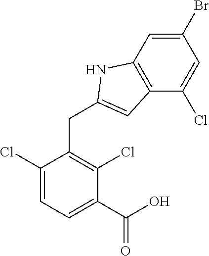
C1(Cl)=CC=C(C(=O)O)C(Cl)=C1CC1=CC2=C(N1)C=C(Br)C=C2Cl
